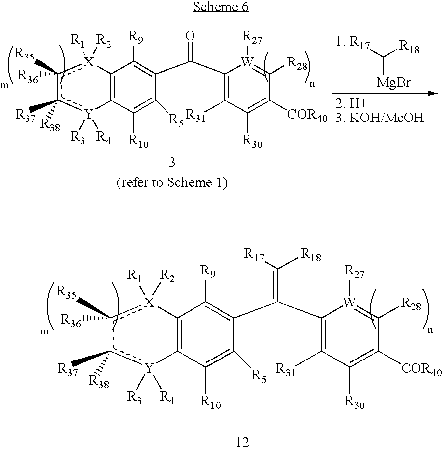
C12=C(C([R10])=C([R5])C(C(C3=C([R31])C([R30])=C([COR40])C([R28])=[W]3[R27])=C([R18])[R17])=C1[R9])[Y]([R3])([R4])c([R37])([R38])c([R35])([R36])[X]2([R2])[R1].C12=C(C([R10])=C([R5])C(C(C3=C([R31])C([R30])=C([COR40])C([R28])=[W]3[R27])=O)=C1[R9])[Y]([R3])([R4])c([R37])([R38])c([R35])([R36])[X]2([R2])[R1].[MgBr]C([R17])[R18]
